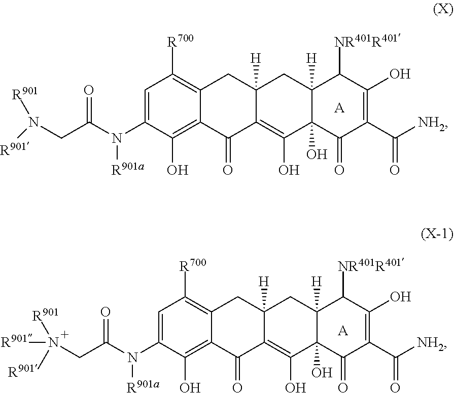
C1=C(N(C(CN([R901])[R901])=O)[R901a])C(O)=C2C(=C1[R700])CC1([H])C(=C(O)C3(O)C([H])(C1)C([NR401R401])C(O)=C(C([NH2])=O)C3=O)C2=O.[A].C1=C(N(C(CN([R901])([R901])[R901])=O)[R901a])C(O)=C2C(=C1[R700])CC1([H])C(=C(O)C3(O)C([H])(C1)C([NR401R401])C(O)=C(C([NH2])=O)C3=O)C2=O.[A]
